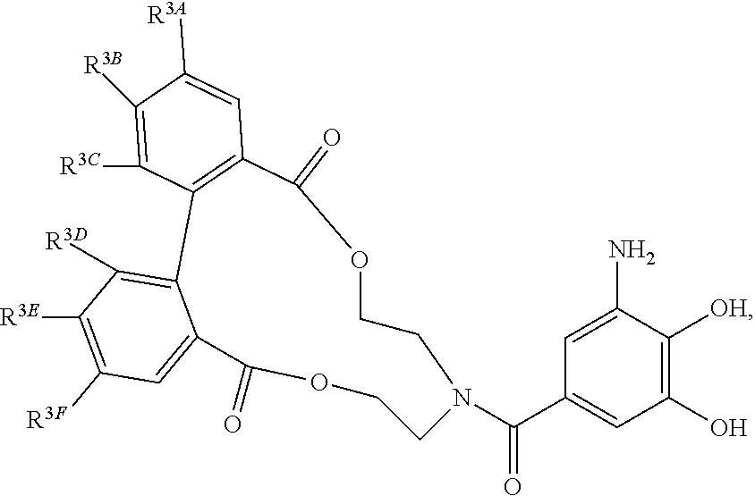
O1C(=O)C2=C(C3=C([R3D])C([R3E])=C([R3F])C=C3C(=O)OCCN(C(C3=CC(O)=C([OH])C(N)=C3)=O)CC1)C([R3C])=C([R3B])C([R3A])=C2
